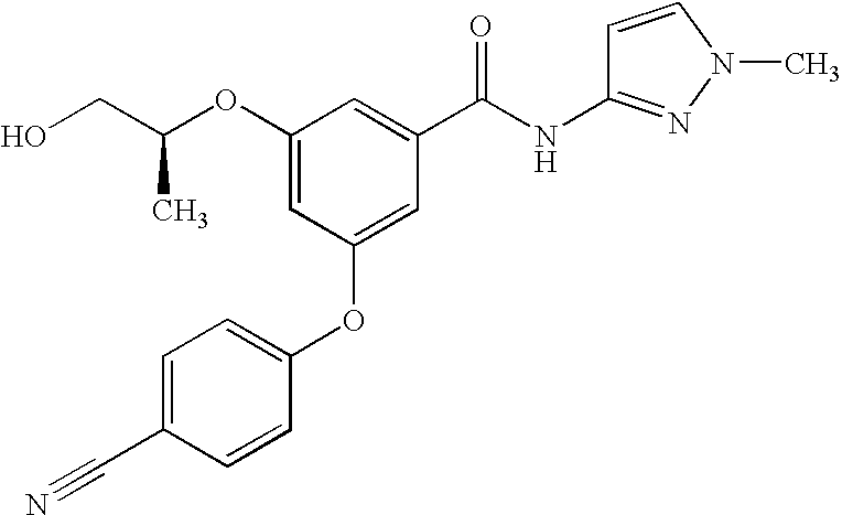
C(CO)(OC1=CC(OC2=CC=C(C#N)C=C2)=CC(C(NC2=NN(C)C=C2)=O)=C1)C
